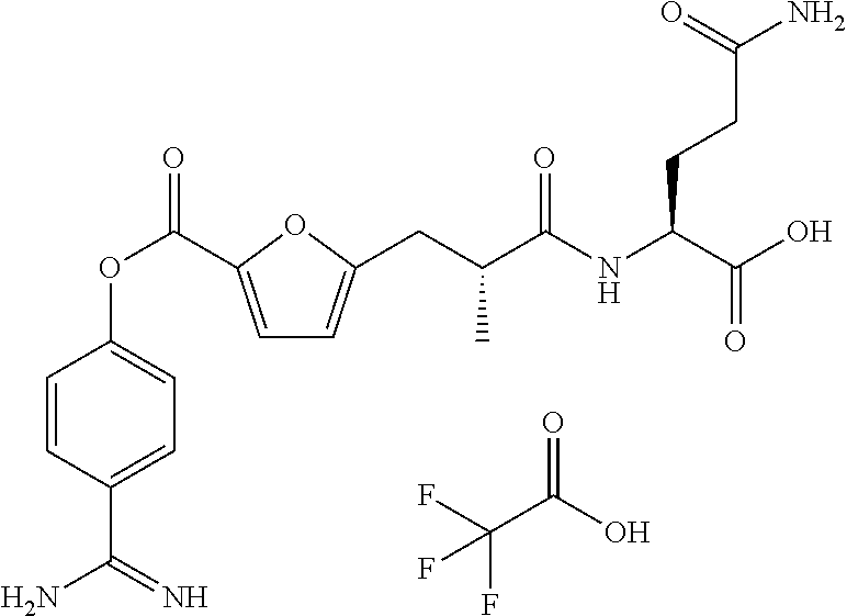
C1=C(C(OC2=CC=C(C(N)=N)C=C2)=O)OC(CC(C(NC(C(O)=O)CCC(=O)N)=O)C)=C1.FC(C(O)=O)(F)F
